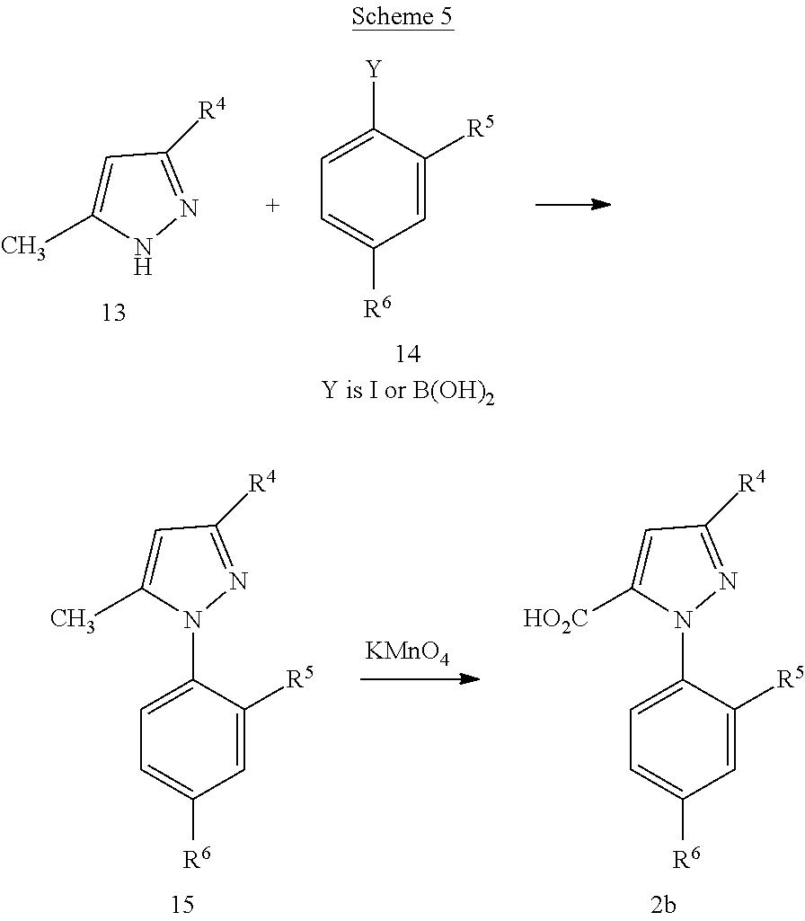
N1N=C([R4])C=C1C.C1=C([R5])C([Y])=CC=C1[R6].[KMnO4].C1=C([R5])C(N2N=C([R4])C=C2[HO2C])=CC=C1[R6].C1=C([R5])C(N2N=C([R4])C=C2C)=CC=C1[R6]
